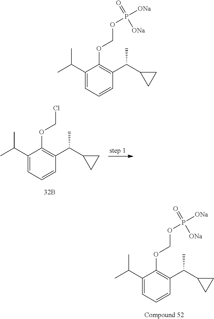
C1(C(C)C)=CC=CC(C(C2CC2)C)=C1OCCl.C1(C(C)C)=CC=CC(C(C2CC2)C)=C1OCOP([ONa])(=O)[ONa].C1(C(C)C)=CC=CC(C(C2CC2)C)=C1OCOP([ONa])(=O)[ONa]
